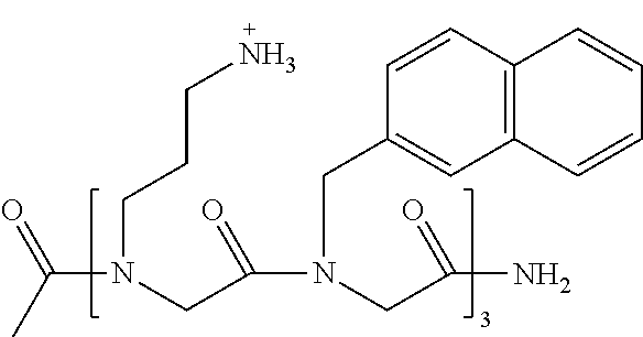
C(N(CCCN)CC(N(CC(=O)N)CC1=CC2=C(C=C1)C=CC=C2)=O)(C)=O
